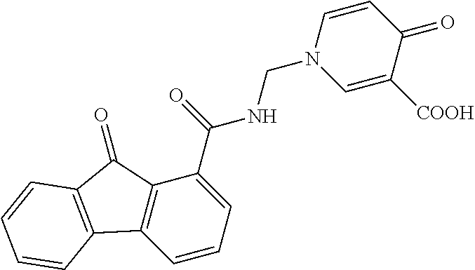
C1=CC=C(C(=O)NCN2C=C([COOH])C(=O)C=C2)C2=C1C1=C(C2=O)C=CC=C1
